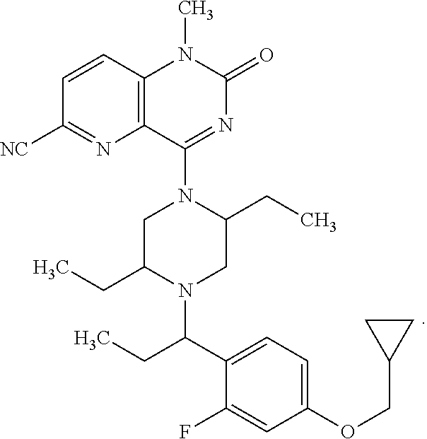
C1(COC2=CC=C(C(CC)N3CC(CC)N(C4=NC(=O)N(C)C5=C4N=C([NC])C=C5)CC3CC)C(F)=C2)CC1
